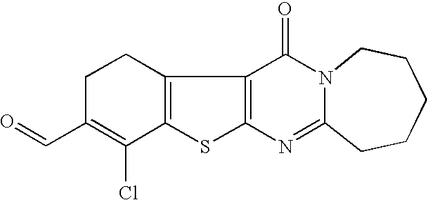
C12=C(C3=C(S1)N=C1N(C3=O)CCCCC1)CCC(C=O)=C2Cl
